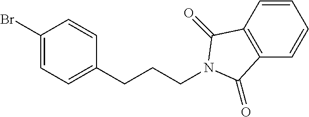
C1=CC2=C(C=C1)C(=O)N(CCCC1=CC=C(Br)C=C1)C2=O
